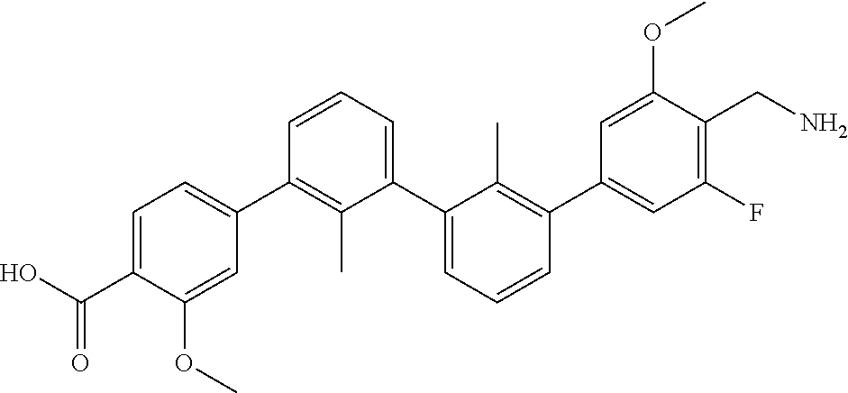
C1=C(C(O)=O)C(OC)=CC(C2=C(C)C(C3=CC=CC(C4=CC(F)=C(CN)C(OC)=C4)=C3C)=CC=C2)=C1
